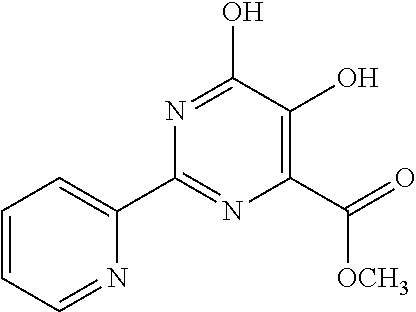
N1=C(O)C(O)=C(C(=O)[OCH3])N=C1C1=CC=CC=N1
